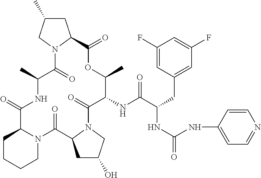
O=C1C2CCCCN2C(=O)C2CC(O)CN2C(=O)C(NC(C(CC2=CC(F)=CC(F)=C2)NC(=O)NC2=CC=NC=C2)=O)C(C)OC(=O)C2CC(C)CN2C(=O)C(C)N1
